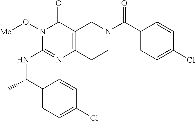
N(C1=NC2=C(C(=O)N1O[Me])CN(C(=O)C1=CC=C(Cl)C=C1)CC2)C(C)C1=CC=C(Cl)C=C1
